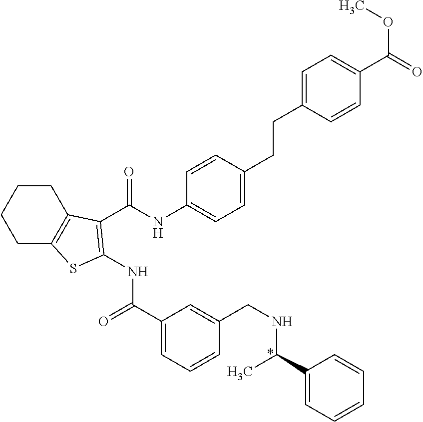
C1C2=C(CCC1)C(C(NC1=CC=C(CCC3=CC=C(C(=O)OC)C=C3)C=C1)=O)=C(NC(=O)C1=CC=CC(CNC(C3=CC=CC=C3)C)=C1)S2
